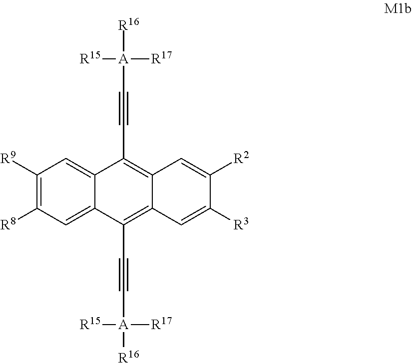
C1([R9])=C([R8])C=C2C(=C1)C(C#C[A]([R16])([R15])[R17])=C1C(=C2C#C[A]([R16])([R15])[R17])C=C([R3])C([R2])=C1
